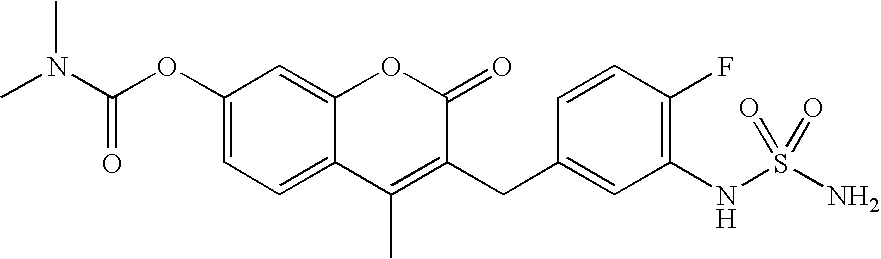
C1(OC(N(C)C)=O)=CC=C2C(=C1)OC(=O)C(CC1=CC(NS(N)(=O)=O)=C(F)C=C1)=C2C
